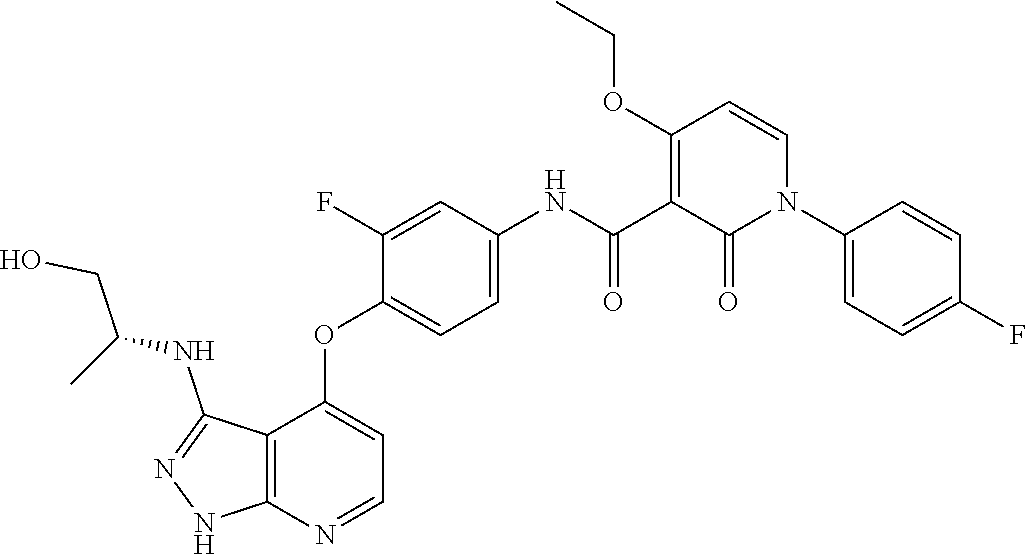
N1=C(NC(CO)C)C2=C(N=CC=C2OC2=CC=C(NC(C3=C(OCC)C=CN(C4=CC=C(F)C=C4)C3=O)=O)C=C2F)N1
